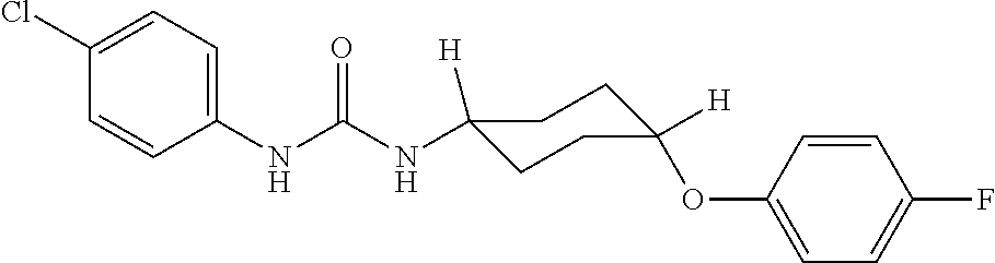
N(C(NC1=CC=C(Cl)C=C1)=O)C1([H])CCC(OC2=CC=C(F)C=C2)([H])CC1
